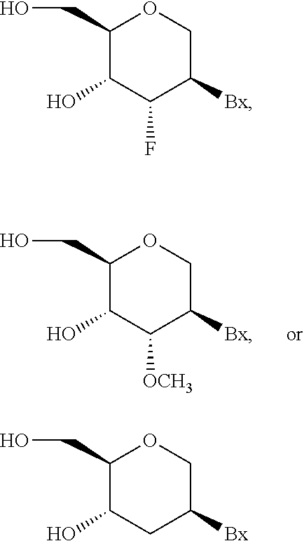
C1(CO)C(O)C([OCH3])C([Bx])CO1.C1(CO)C(O)C(F)C([Bx])CO1.C1(CO)C(O)CC([Bx])CO1
